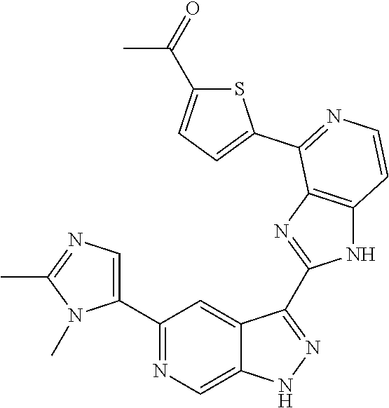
C1(C2=CN=C(C)N2C)=NC=C2C(=C1)C(C1=NC3=C(N1)C=CN=C3C1=CC=C(C(=O)C)S1)=NN2
